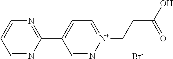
C1=N[N+](CCC(O)=O)=CC=C1C1=NC=CC=N1.[Br-]
